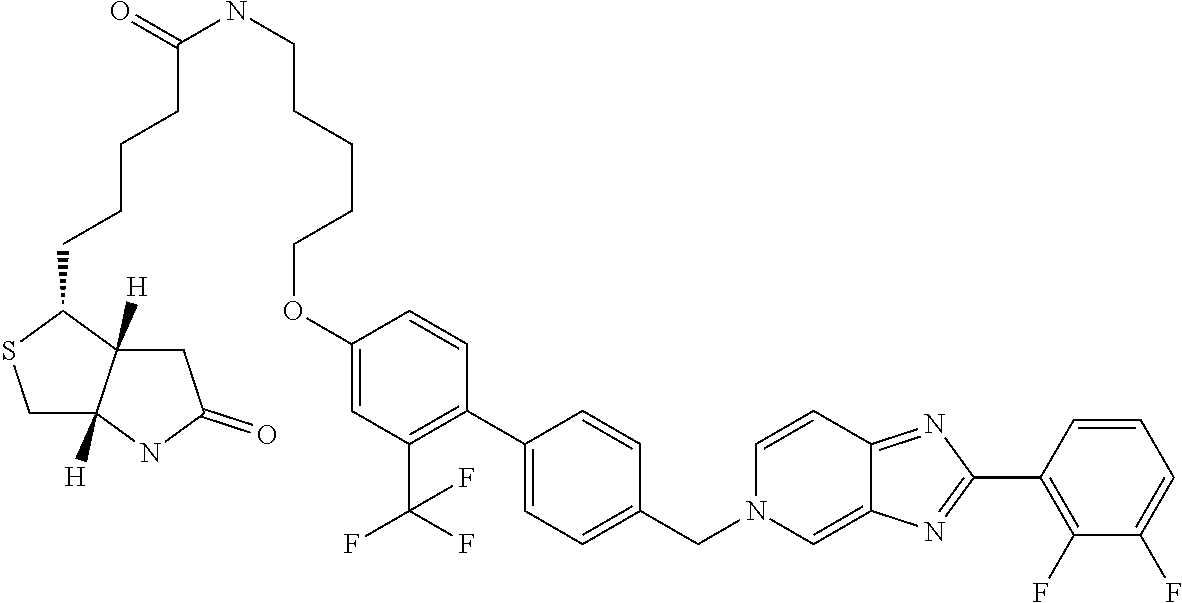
C1(OCCCCCNC(=O)CCCCC2SCC3([H])C2([H])CC(=O)N3)=CC(C(F)(F)F)=C(C2=CC=C(CN3C=C4C(=NC(C5=C(F)C(F)=CC=C5)=N4)C=C3)C=C2)C=C1
